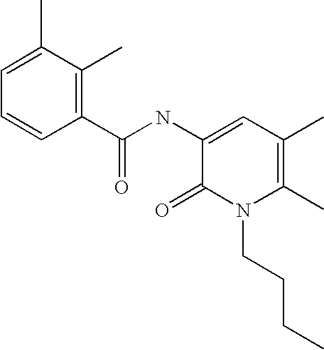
C1=C(C)C(C)=C(C(NC2=CC(C)=C(C)N(CCCC)C2=O)=O)C=C1
